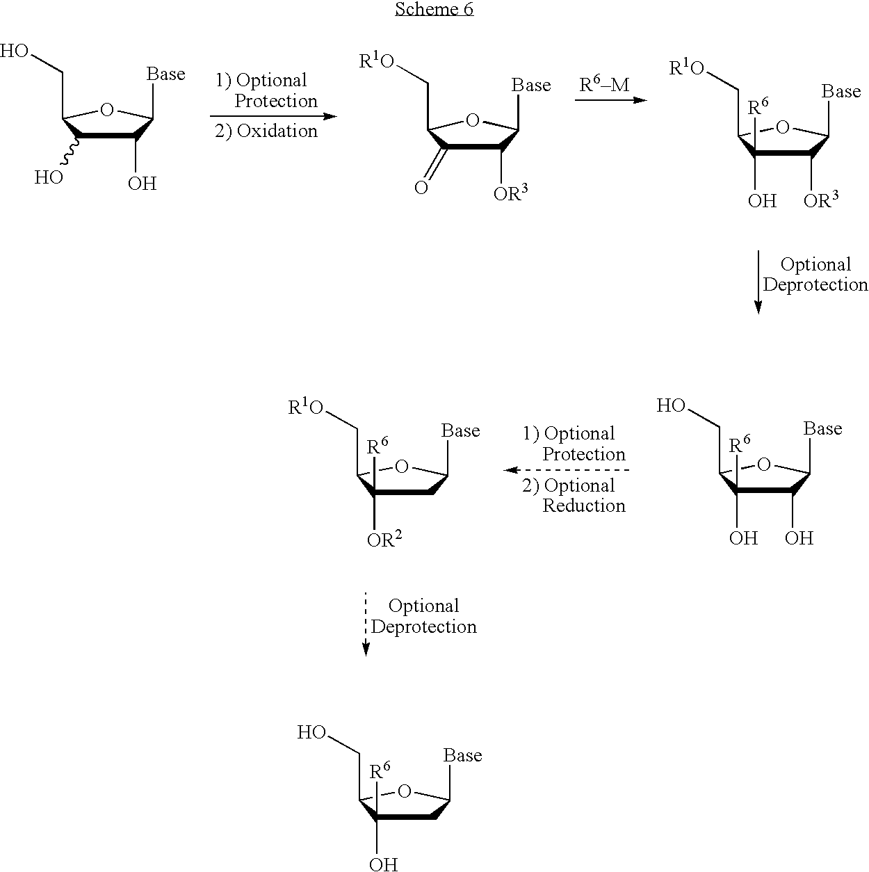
C1(O)C(O)C(CO)OC1[Base].C1([OR3])C(=O)C(C[R1O])OC1[Base].C1([OR3])C([R6])(O)C(C[R1O])OC1[Base].C1(O)C([R6])(O)C(CO)OC1[Base].C1C([R6])([OR2])C(C[R1O])OC1[Base].C1C([R6])(O)C(CO)OC1[Base]
